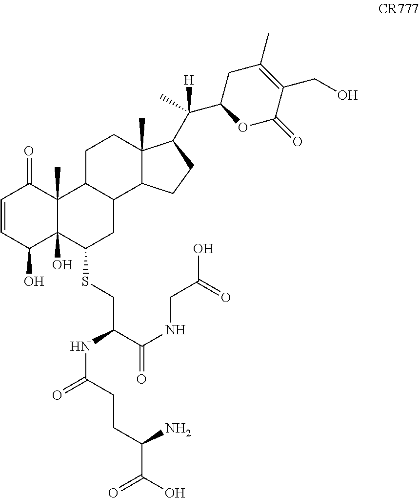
C1=CC(O)C2(O)C(C)(C1=O)C1C(CC2SCC(C(NCC(O)=O)=O)NC(CCC(N)C(=O)O)=O)C2C(C)(CC1)C(C(C1OC(=O)C(CO)=C(C)C1)(C)[H])CC2
